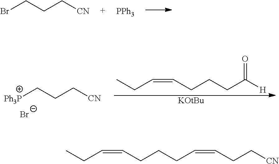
BrCCC[CN].[PPh3].CCC=CCCCC([H])=O.[KOtBu].[Ph3P]CCC[CN].[Br-].CCC=CCCCC=CCC[CN]
